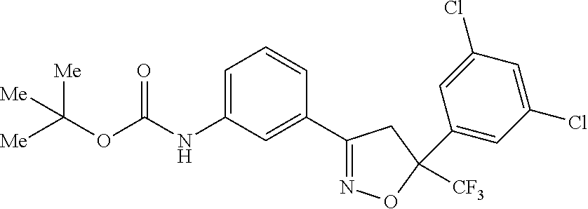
C1=C(NC(OC([Me])([Me])[Me])=O)C=C(C2=NOC(C3=CC(Cl)=CC(Cl)=C3)([CF3])C2)C=C1
